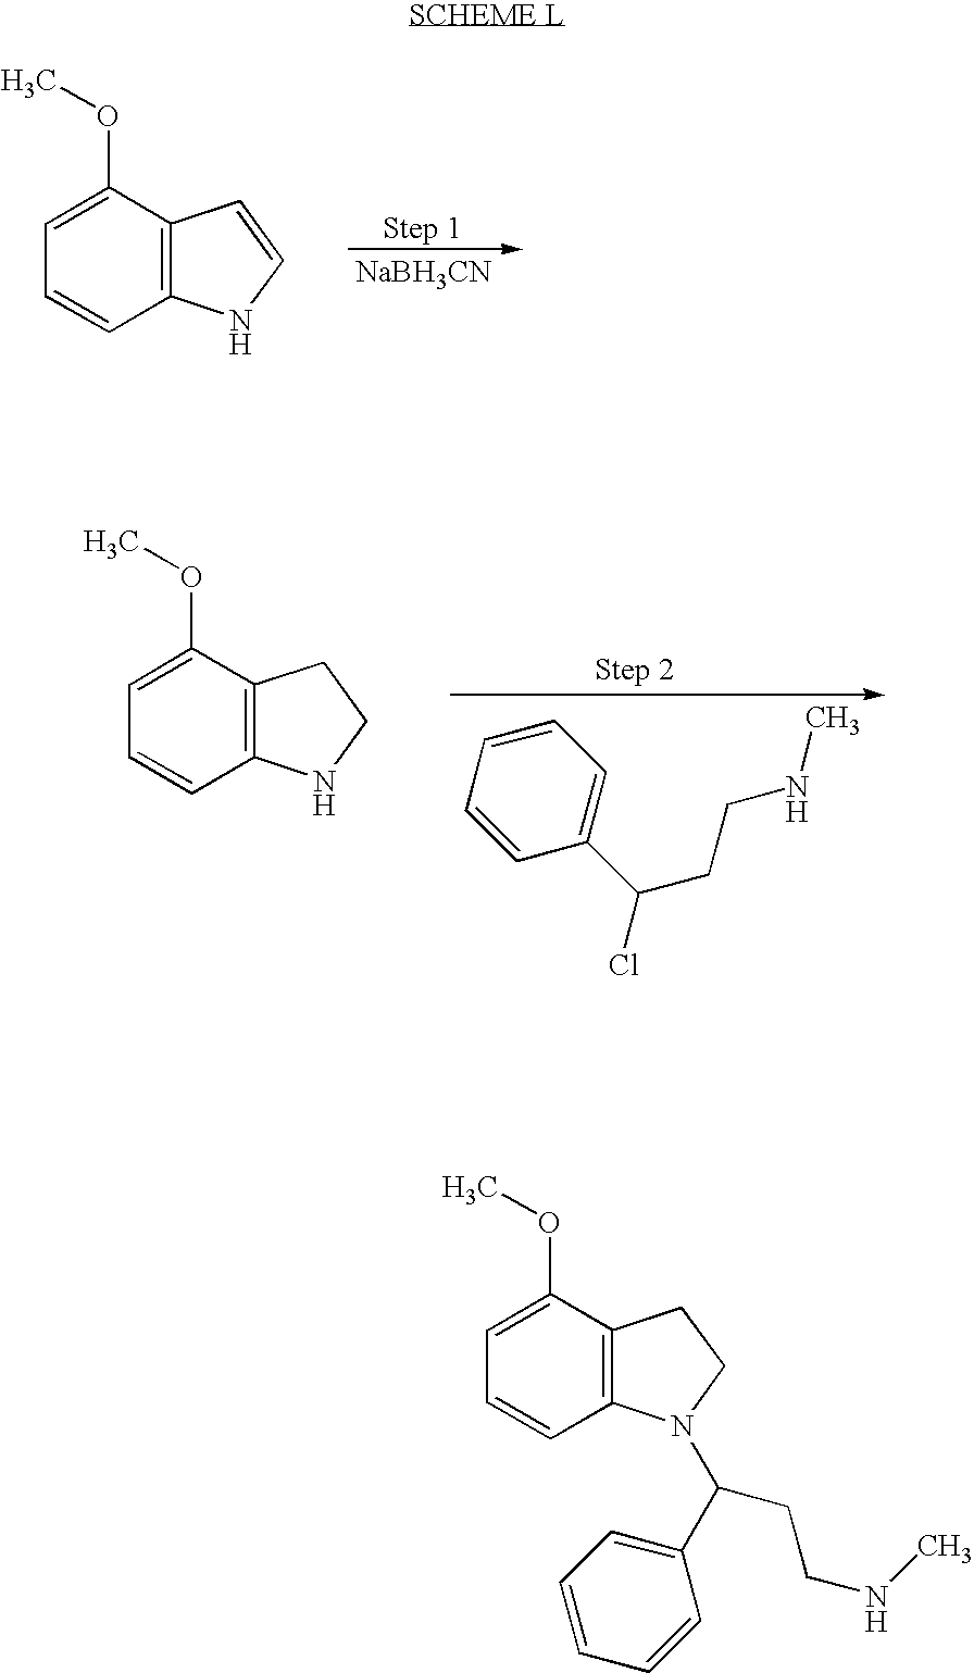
C1=C(OC)C2=C(C=C1)NC=C2.[NaBH3CN].C1=C(OC)C2=C(C=C1)NCC2.C1(C(Cl)CCNC)=CC=CC=C1.C1=C(OC)C2=C(C=C1)N(C(C1=CC=CC=C1)CCNC)CC2
